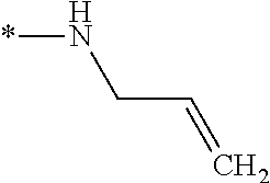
*NCC=C
